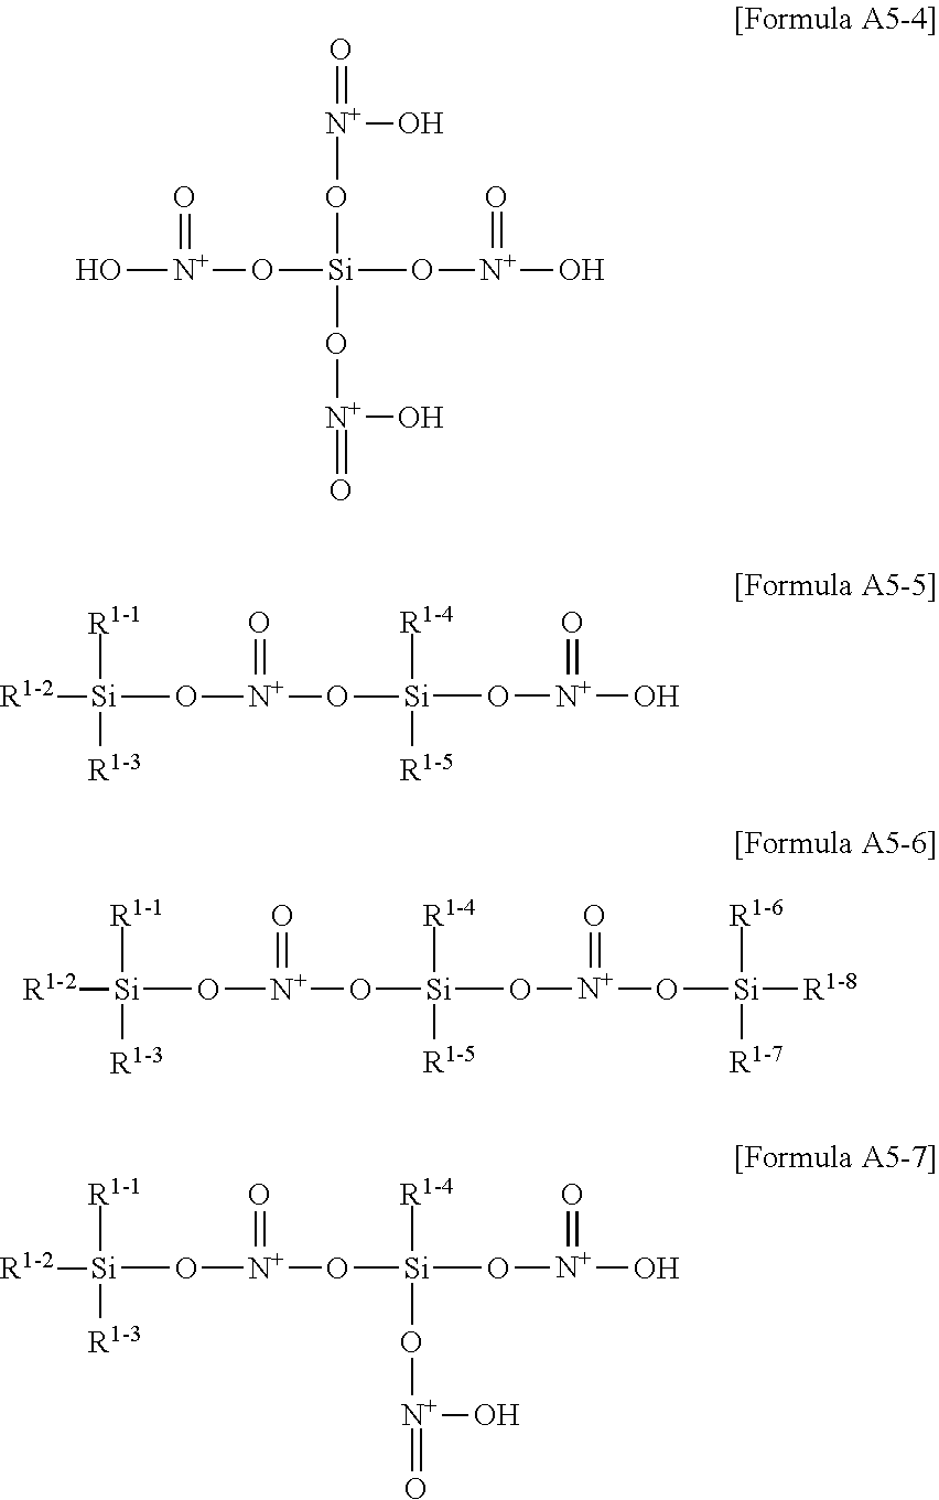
O[N+](=O)O[Si](O[N+](O)=O)(O[N+](=O)O)O[N+](=O)O.O[N+](=O)O[Si](O[N+](O[Si]([R1-2])([R1-1])[R1-3])=O)([R1-4])[R1-5].O([N+](=O)O[Si](O[N+](O[Si]([R1-2])([R1-1])[R1-3])=O)([R1-4])[R1-5])[Si]([R1-8])([R1-6])[R1-7].O[N+](=O)O[Si](O[N+](O[Si]([R1-2])([R1-1])[R1-3])=O)([R1-4])O[N+](=O)O
